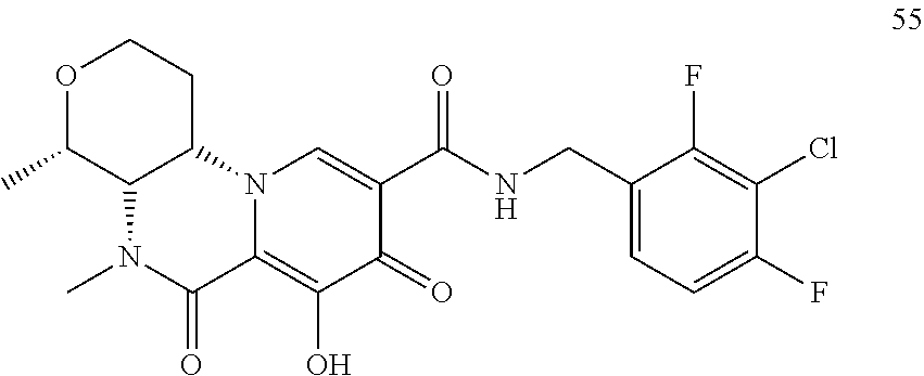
C1(F)=C(Cl)C(F)=CC=C1CNC(C1=CN2C(=C(O)C1=O)C(=O)N(C)C1C2CCOC1C)=O
